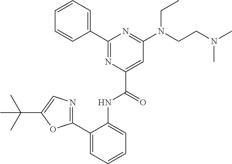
C1(C2=CC=CC=C2NC(C2=CC(N(CCN(C)C)CC)=NC(C3=CC=CC=C3)=N2)=O)=NC=C(C(C)(C)C)O1
